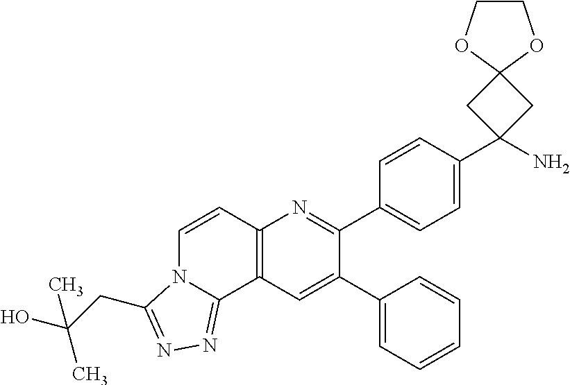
C1(C2=CC3=C(N=C2C2=CC=C(C4(N)CC5(C4)OCCO5)C=C2)C=CN2C3=NN=C2CC(O)(C)C)=CC=CC=C1
